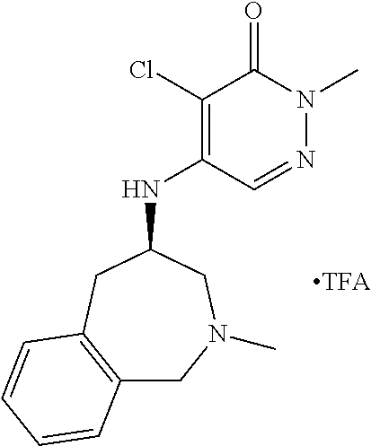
N(C1=C(Cl)C(=O)N(C)N=C1)C1CN(C)CC2=C(C1)C=CC=C2
